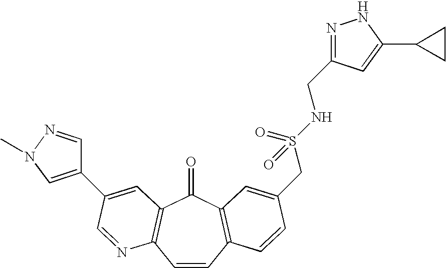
C1=CC2=C(C(=O)C3=C1N=CC(C1=CN(C)N=C1)=C3)C=C(CS(NCC1=NNC(C3CC3)=C1)(=O)=O)C=C2
